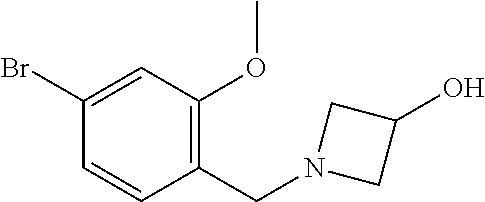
C1(Br)=CC(OC)=C(CN2CC(O)C2)C=C1
